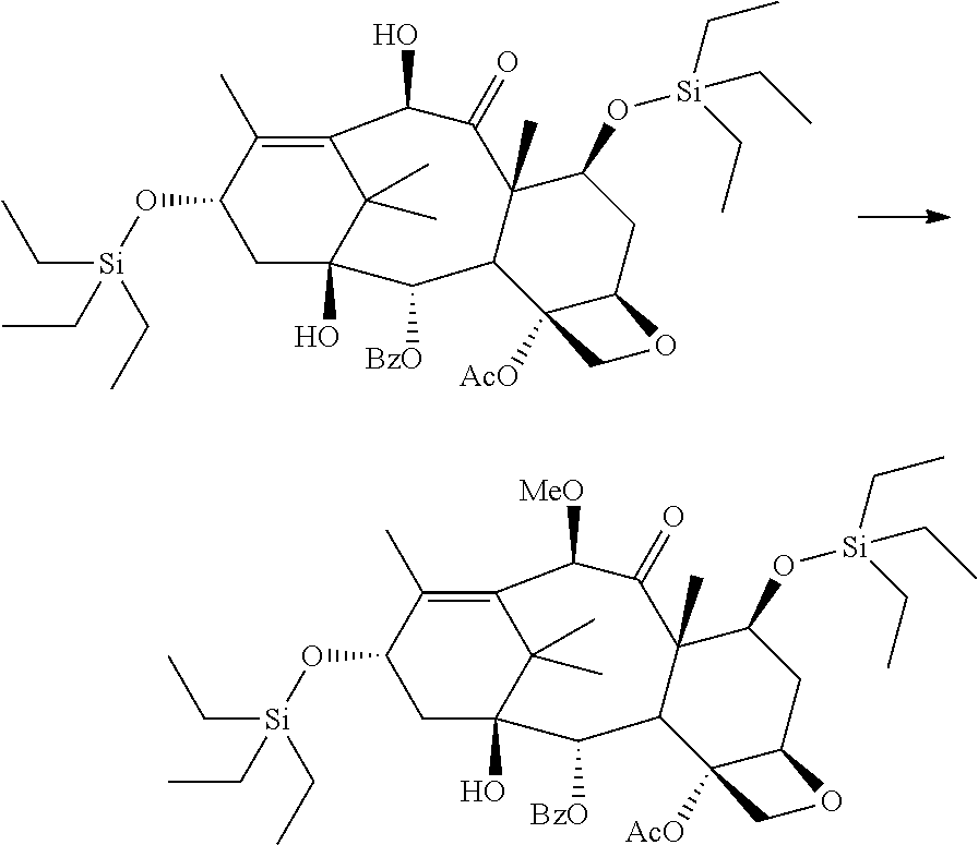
O(C1CC2(O)C(C)(C)C(=C1C)C(O)C(=O)C1(C)C(C2[BzO])C2([AcO])C(CC1O[Si](CC)(CC)CC)OC2)[Si](CC)(CC)CC.O(C1CC2(O)C(C)(C)C(=C1C)C([MeO])C(=O)C1(C)C(C2[BzO])C2([AcO])C(CC1O[Si](CC)(CC)CC)OC2)[Si](CC)(CC)CC
